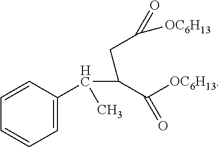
C1=C(C(C(C([OC6H13])=O)CC([OC6H13])=O)C)C=CC=C1
